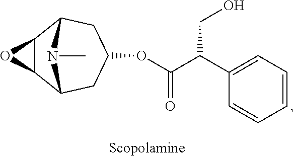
C12C(C3CC(OC(C(C4=CC=CC=C4)CO)=O)CC1N3C)O2
